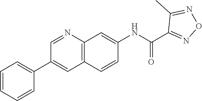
C1(C(NC2=CC3=C(C=C2)C=C(C2=CC=CC=C2)C=N3)=O)=NON=C1C
